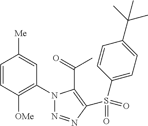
C1=CC([OMe])=C(N2N=NC(S(=O)(C3=CC=C(C(C)(C)C)C=C3)=O)=C2C(=O)C)C=C1[Me]
